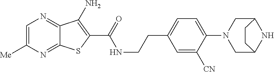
C12=NC([Me])=CN=C1C(N)=C(C(=O)NCCC1=CC=C(N3CC4NC(C3)CC4)C([CN])=C1)S2
